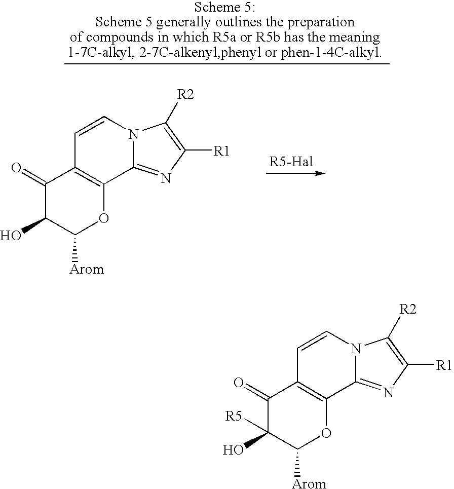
C1(=O)C(O)C([Arom])OC2=C1C=CN1C2=NC([R1])=C1[R2].C1(=O)C(O)([R5])C([Arom])OC2=C1C=CN1C2=NC([R1])=C1[R2]
